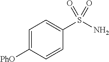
C1=C([PhO])C=CC(S(N)(=O)=O)=C1
